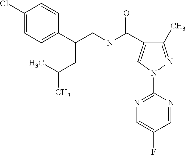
C(NC(=O)C1=CN(C2=NC=C(F)C=N2)N=C1C)C(C1=CC=C(Cl)C=C1)CC(C)C
